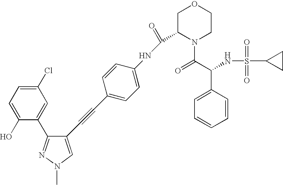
C1(O)=CC=C(Cl)C=C1C1=NN(C)C=C1C#CC1=CC=C(NC(C2N(C(C(NS(=O)(=O)C3CC3)C3=CC=CC=C3)=O)CCOC2)=O)C=C1
